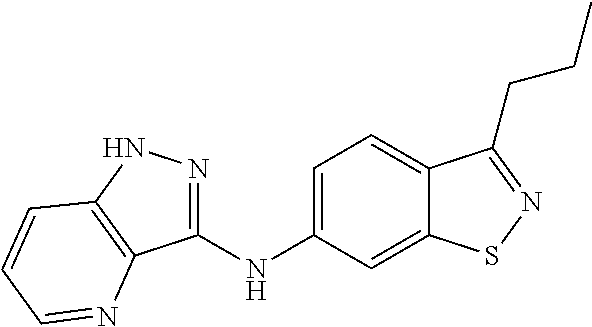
C1(NC2=CC=C3C(=C2)SN=C3CCC)=NNC2=C1N=CC=C2
